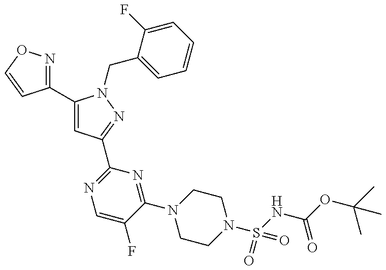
C1(C2=CC(C3=NC=C(F)C(N4CCN(S(NC(OC(C)(C)C)=O)(=O)=O)CC4)=N3)=NN2CC2=CC=CC=C2F)=NOC=C1
